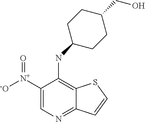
C1([N+]([-O])=O)=CN=C2C(=C1NC1CCC(CO)CC1)SC=C2
